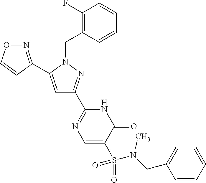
N1=C(C2=CC(C3=NC=C(S(=O)(N(C)CC4=CC=CC=C4)=O)C(=O)N3)=NN2CC2=C(F)C=CC=C2)C=CO1
